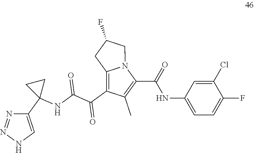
C1(Cl)=CC(NC(=O)C2=C(C)C(C(C(NC3(C4=CNN=N4)CC3)=O)=O)=C3N2CC(F)C3)=CC=C1F
